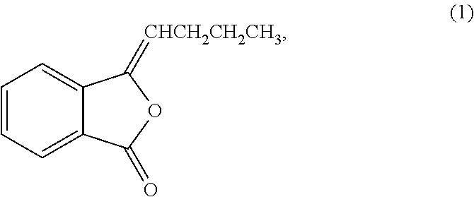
C1=CC=C2C(=C1)C(=[CHCH2CH2CH3])OC2=O
